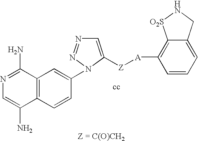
N1=C(N)C2=C(C(N)=C1)C=CC(N1N=NC=C1[Z][A]C1=C3C(=CC=C1)CN[O2S]3)=C2
